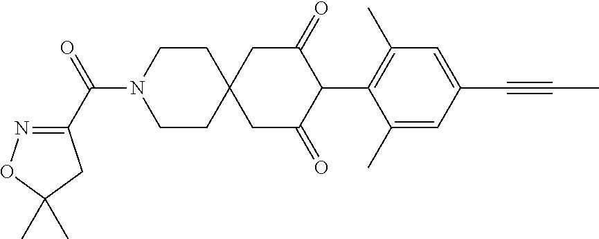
C1CN(C(=O)C2=NOC(C)(C)C2)CCC12CC(=O)C(C1=C(C)C=C(C#CC)C=C1C)C(=O)C2
